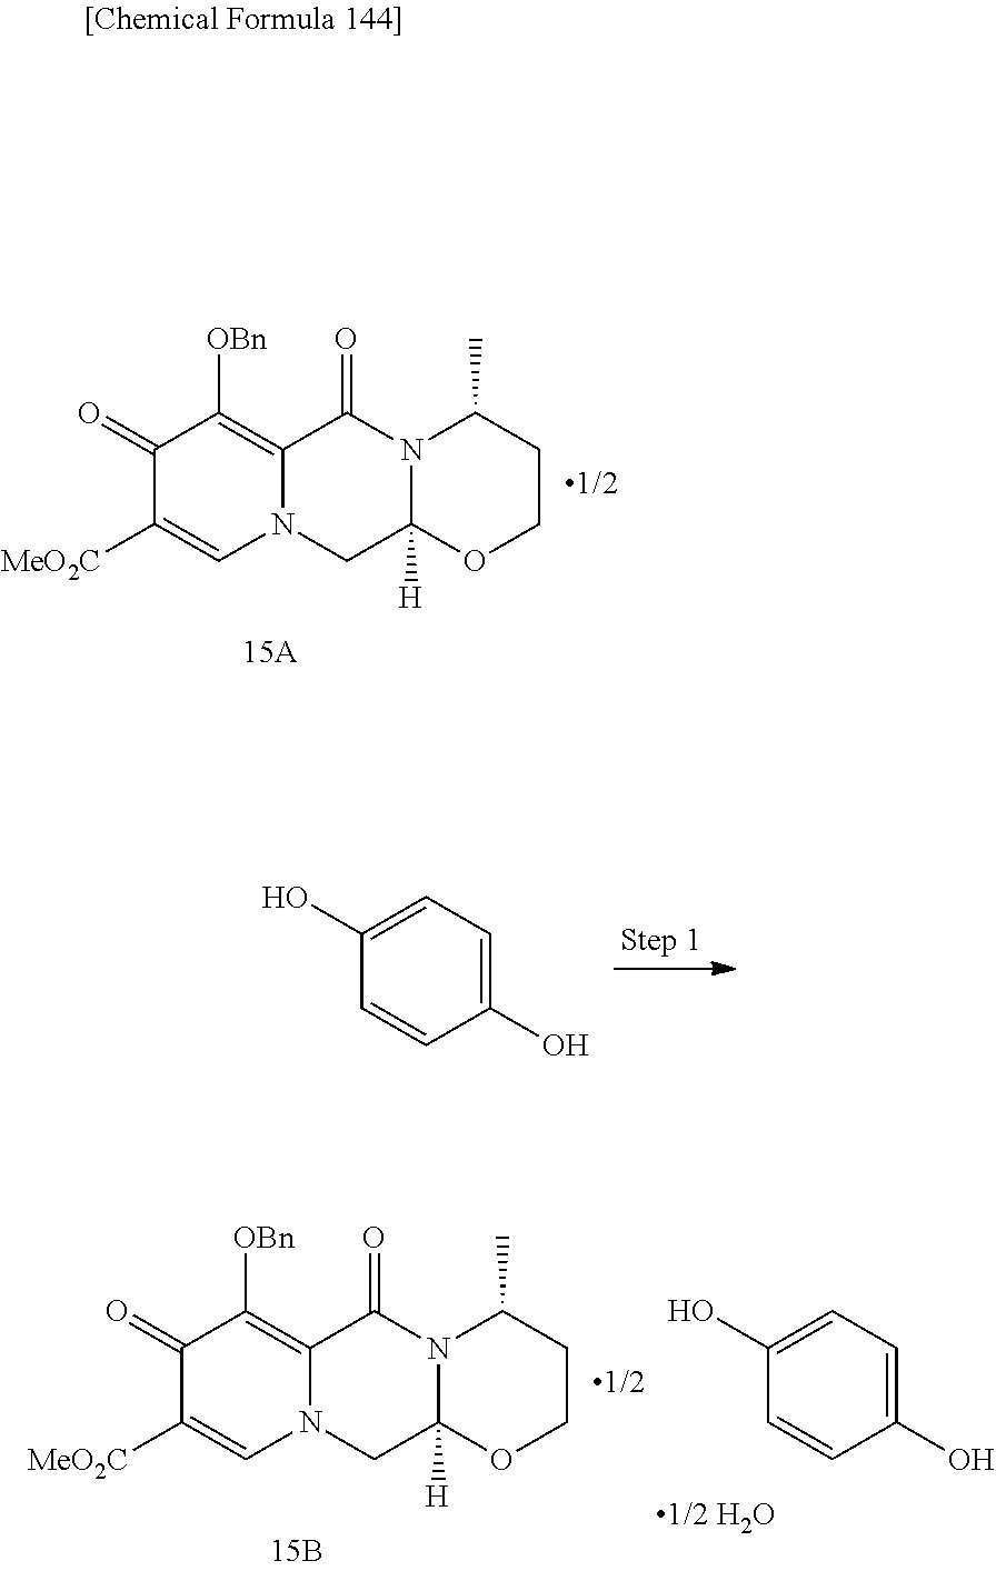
C1(=O)C([MeO2C])=CN2C(=C1[OBn])C(=O)N1C([H])(C2)OCCC1C.C1=C(O)C=CC(O)=C1.C1(=O)C([MeO2C])=CN2C(=C1[OBn])C(=O)N1C([H])(C2)OCCC1C.C1=C(O)C=CC(O)=C1
